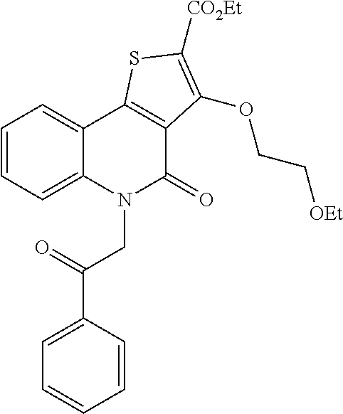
C1=CC=C2C(=C1)C1=C(C(=O)N2CC(=O)C2=CC=CC=C2)C(OCC[OEt])=C([CO2Et])S1
